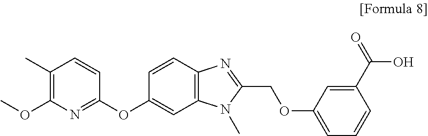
C1(C)=C(OC)N=C(OC2=CC3=C(C=C2)N=C(COC2=CC=CC(C(=O)O)=C2)N3C)C=C1
